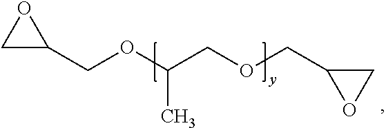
C1C(COC(COCC2CO2)C)O1
